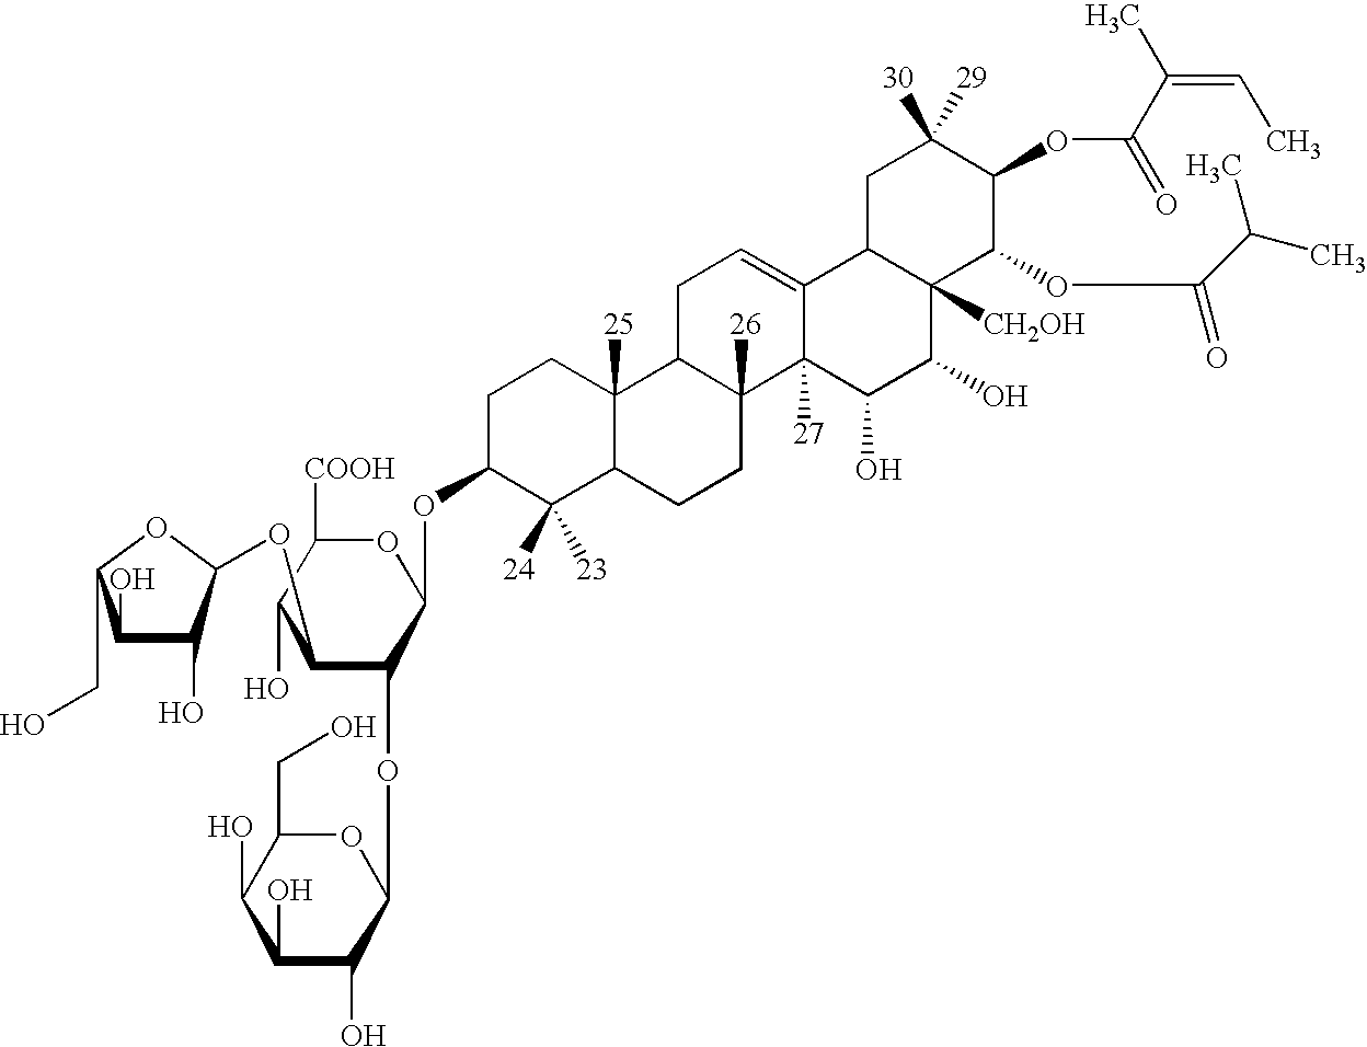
C1C(OC2OC([COOH])C(O)C(OC3C(O)C(O)C(CO)O3)C2OC2OC(CO)C(O)C(O)C2O)C([24])([23])C2C([25])(C1)C1C([26])(CC2)C2([27])C(=CC1)C1C([CH2OH])(C(O)C2O)C(OC(C(C)C)=O)C(OC(C(=CC)C)=O)C([30])([29])C1
